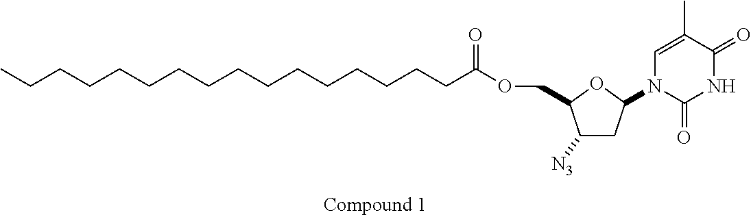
CCCCCCCCCCCCCCCCC(OCC1C([N3])CC(N2C(=O)NC(=O)C(C)=C2)O1)=O
